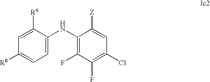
C1=C([R6])C(NC2=C(F)C(F)=C(Cl)C=C2[Z])=CC=C1[R8]
